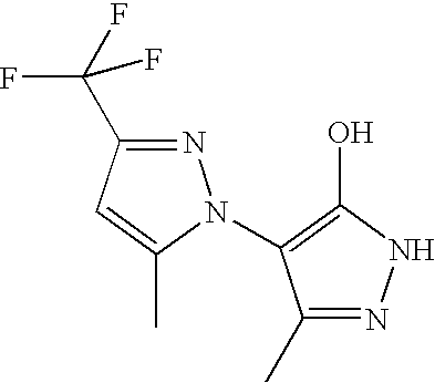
N1=C(C(F)(F)F)C=C(C)N1C1=C(O)NN=C1C
